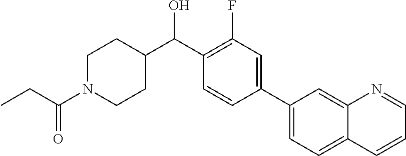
C(C1CCN(C(CC)=O)CC1)(C1=C(F)C=C(C2=CC=C3C(=C2)N=CC=C3)C=C1)O
